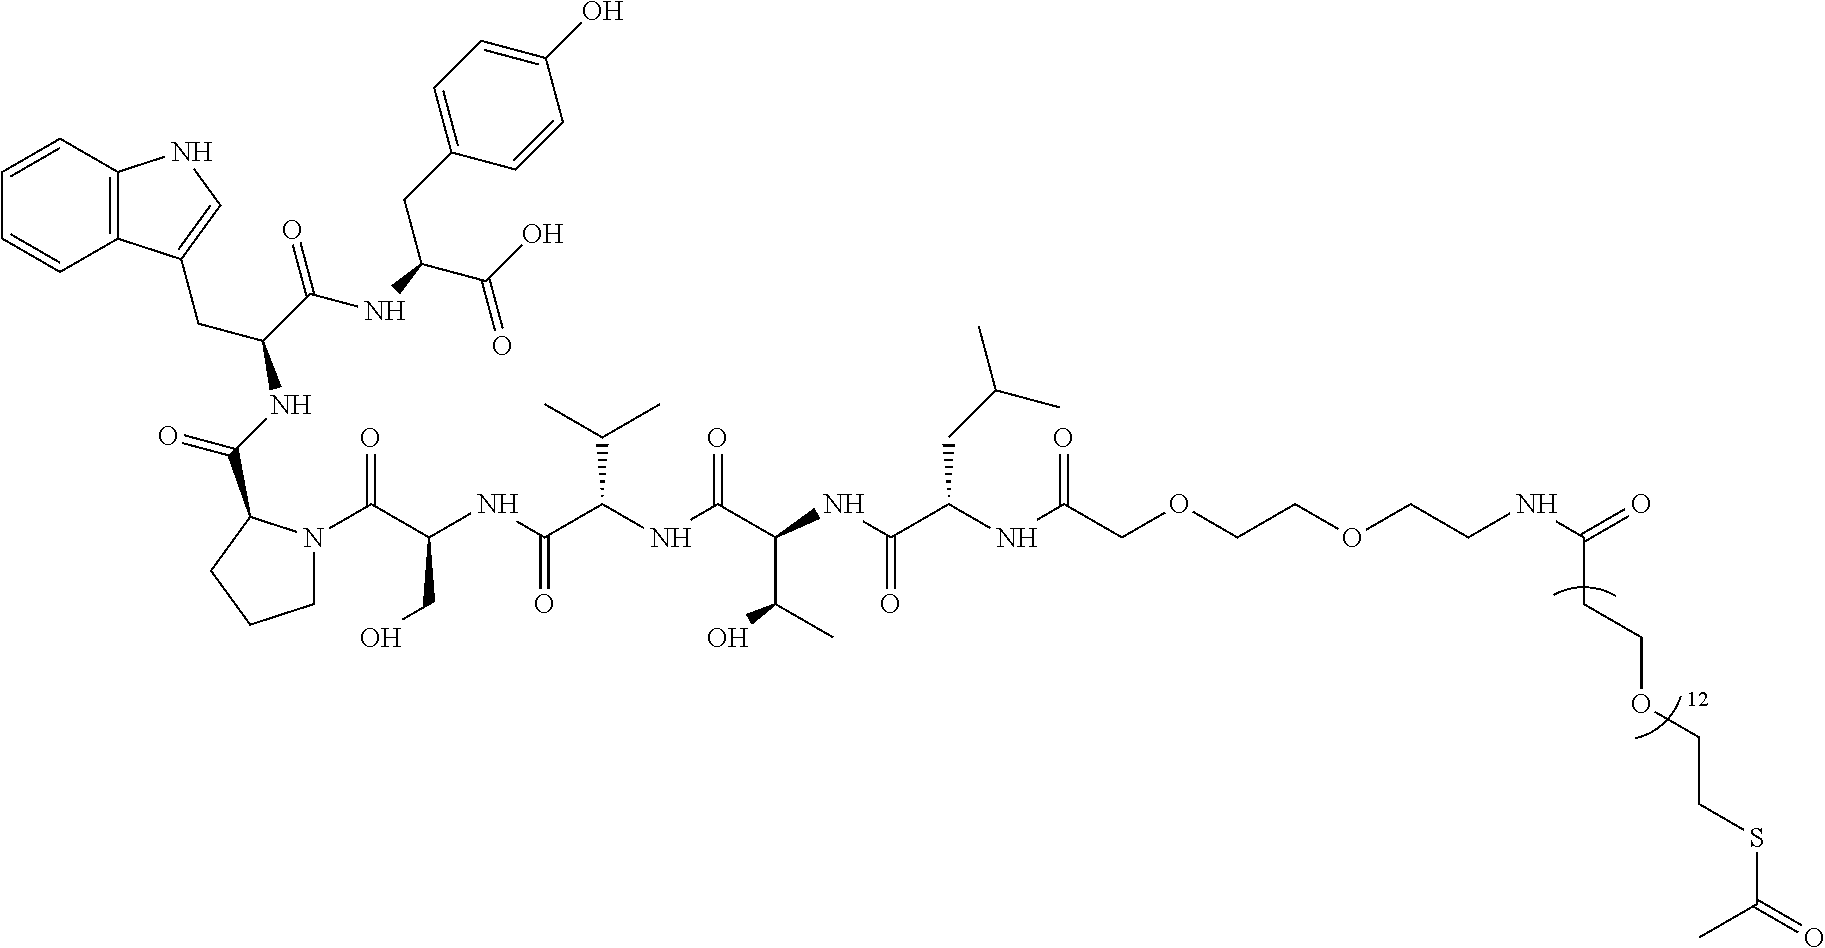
C12=C(C=CC=C1)NC=C2CC(C(NC(C(O)=O)CC1=CC=C(O)C=C1)=O)NC(=O)C1N(C(C(CO)NC(=O)C(NC(C(NC(C(NC(COCCOCCNC(=O)CCOCCSC(=O)C)=O)CC(C)C)=O)C(C)O)=O)C(C)C)=O)CCC1
